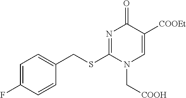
C1=C(F)C=CC(CSC2=NC(=O)C([COOEt])=CN2C[COOH])=C1
